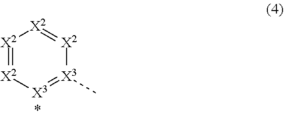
[X2]1=[X2][X3]=[X3](C)[X2]=[X2]1
